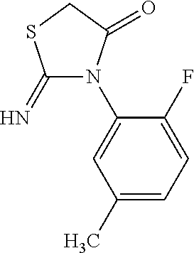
C1(F)=CC=C(C)C=C1N1C(=N)SCC1=O
